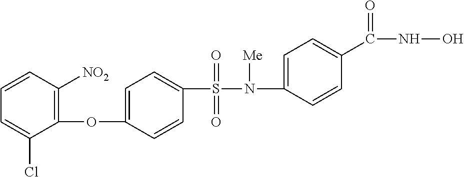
C1(S(N(C2=CC=C(C(NO)=O)C=C2)[Me])(=O)=O)=CC=C(OC2=C([NO2])C=CC=C2Cl)C=C1
